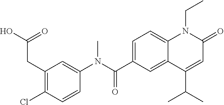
C1(N(C(C2=CC=C3C(=C2)C(C(C)C)=CC(=O)N3CC)=O)C)=CC(CC(=O)O)=C(Cl)C=C1
